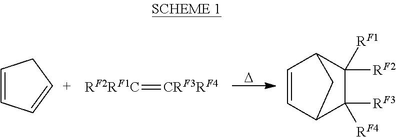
C1=CC=[C+]C1.[RF2RF1C]=[CRF3RF4].C1=CC2C([RF3])([RF4])C([RF2])([RF1])C1C2.[D]
